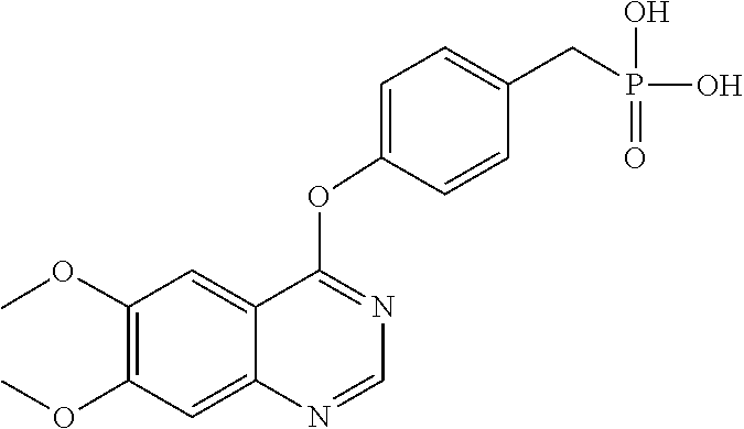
C1=NC2=CC(OC)=C(OC)C=C2C(OC2=CC=C(CP(=O)(O)O)C=C2)=N1
